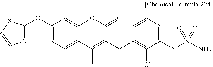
N1=C(OC2=CC=C3C(=C2)OC(=O)C(CC2=C(Cl)C(NS(N)(=O)=O)=CC=C2)=C3C)SC=C1
